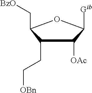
C1(CC[OBn])C([OAc])C([Gib])OC1C[BzO]
